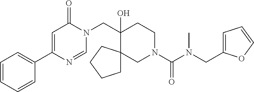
C1=CC=CC(C2=CC(=O)N(CC3(O)CCN(C(N(CC4=CC=CO4)C)=O)CC34CCCC4)C=N2)=C1
